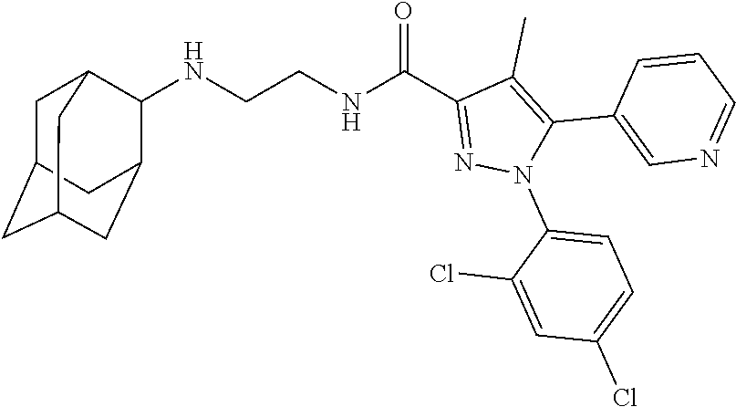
N(CCNC(C1=NN(C2=CC=C(Cl)C=C2Cl)C(C2=CN=CC=C2)=C1C)=O)C1C2CC3CC(CC1C3)C2
